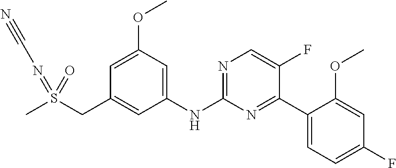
C1=C(OC)C=C(NC2=NC=C(F)C(C3=CC=C(F)C=C3OC)=N2)C=C1CS(C)(=NC#N)=O
